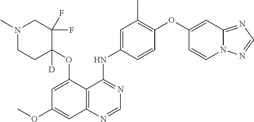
N1(C)CCC(OC2=CC(OC)=CC3=C2C(NC2=CC(C)=C(OC4=CC5=NC=NN5C=C4)C=C2)=NC=N3)([D])C(F)(F)C1
